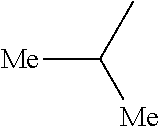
[Me]C(C)[Me]
